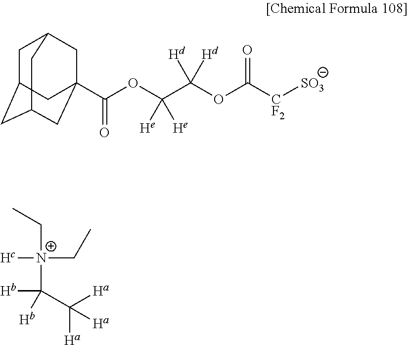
C1C2CC3CC(C(OC(C(OC([CF2][SO3])=O)([Hd])[Hd])([He])[He])=O)(CC1C3)C2.CC[N+]([Hc])(CC)C(C([Ha])([Ha])[Ha])([Hb])[Hb]
